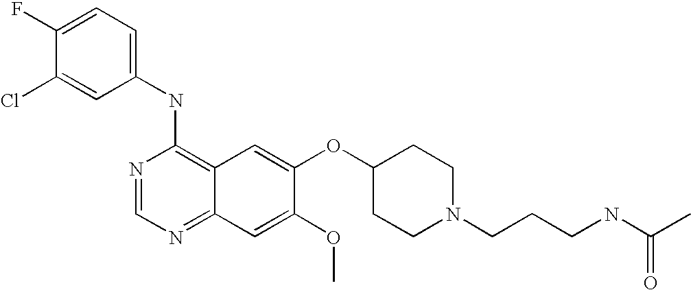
C1=C(Cl)C(F)=CC=C1NC1=C2C(=NC=N1)C=C(OC)C(OC1CCN(CCCNC(C)=O)CC1)=C2
